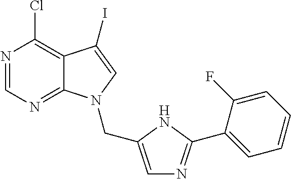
C12=C(Cl)N=CN=C1N(CC1=CN=C(C3=CC=CC=C3F)N1)C=C2I
